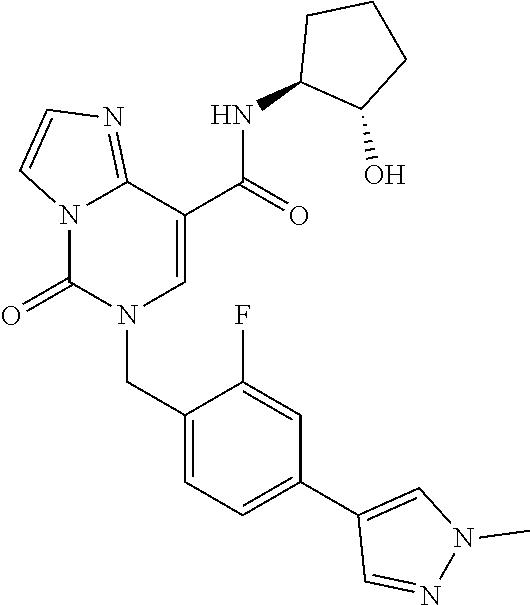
C12=NC=CN1C(=O)N(CC1=CC=C(C3=CN(C)N=C3)C=C1F)C=C2C(NC1C(O)CCC1)=O
